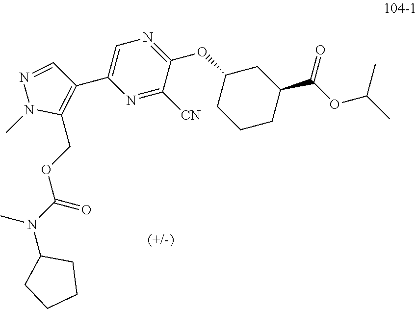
C1(OC2CCCC(C(OC(C)C)=O)C2)=NC=C(C2=C(COC(N(C)C3CCCC3)=O)N(C)N=C2)N=C1[CN]
